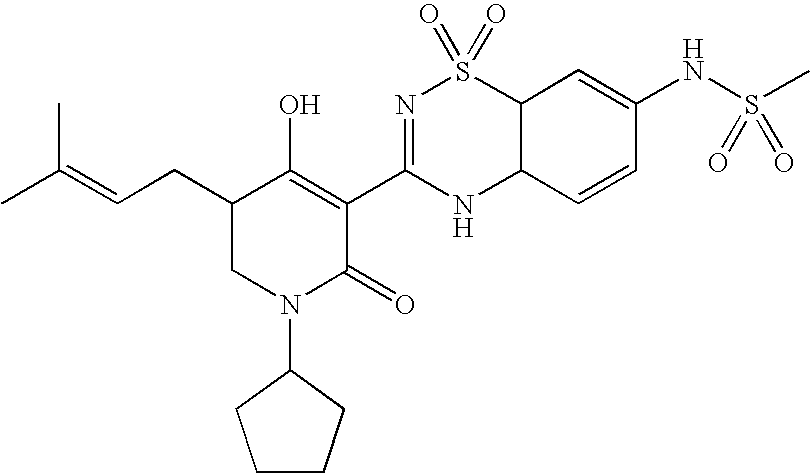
C12C(C=CC(NS(C)(=O)=O)=C1)NC(C1=C(O)C(CC=C(C)C)CN(C3CCCC3)C1=O)=NS2(=O)=O
